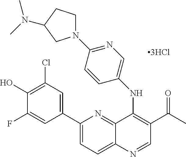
C12=NC(C3=CC(Cl)=C(O)C(F)=C3)=CC=C1N=CC(C(C)=O)=C2NC1=CN=C(N2CCC(N(C)C)C2)C=C1
